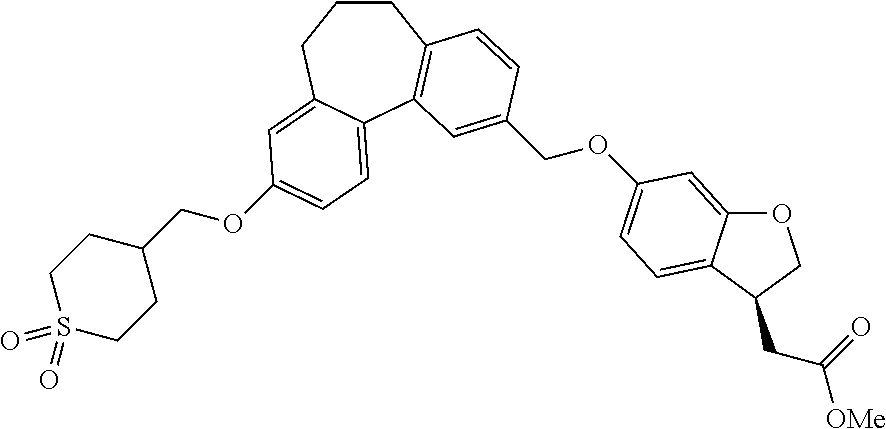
C1CCC2=CC(OCC3CCS(=O)(=O)CC3)=CC=C2C2=C1C=CC(COC1=CC=C3C(=C1)OCC3CC([OMe])=O)=C2
